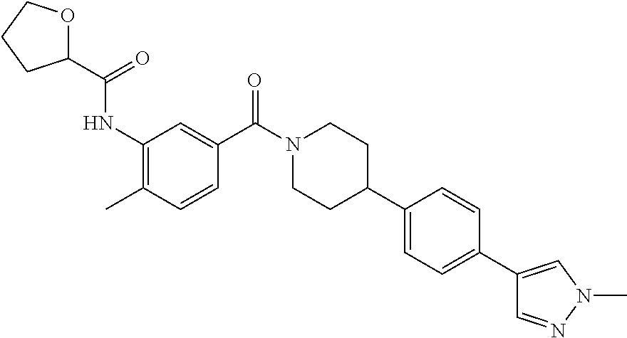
O1C(C(=O)NC2=C(C)C=CC(C(N3CCC(C4=CC=C(C5=CN(C)N=C5)C=C4)CC3)=O)=C2)CCC1
